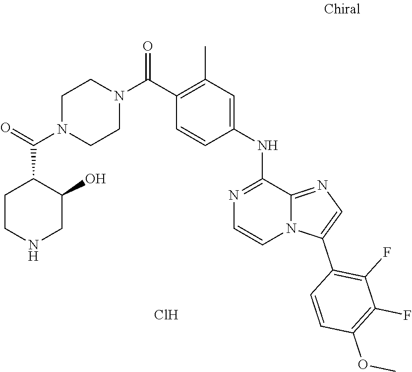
C1=CC(C(N2CCN(C(C3CCNCC3O)=O)CC2)=O)=C(C)C=C1NC1=NC=CN2C1=NC=C2C1=C(F)C(F)=C(OC)C=C1.Cl
